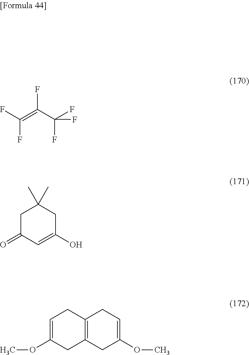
FC(C(F)(F)F)=C(F)F.C1C(=O)C=C(O)CC1(C)C.C1=C(OC)CC2=C(C1)CC=C(OC)C2
